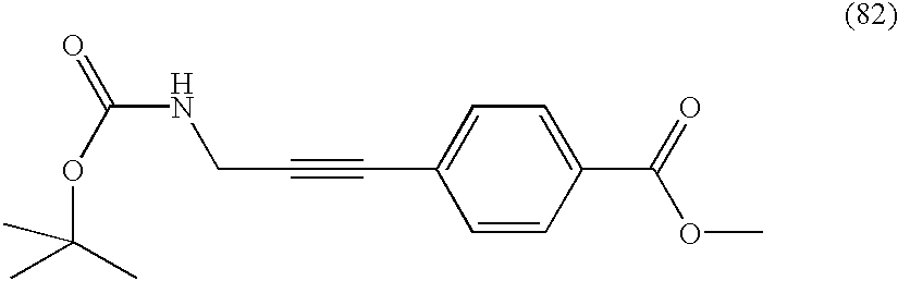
C1=C(C#CCNC(=O)OC(C)(C)C)C=CC(C(=O)OC)=C1
